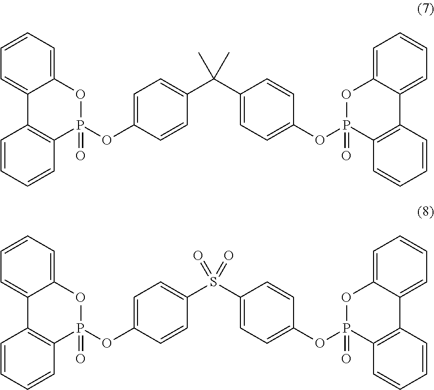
C1=CC=C2C(=C1)C1=C(P(OC3=CC=C(C(C4=CC=C(OP5(=O)C6=C(C7=CC=CC=C7O5)C=CC=C6)C=C4)(C)C)C=C3)(=O)O2)C=CC=C1.C1=CC=C2C(=C1)C1=C(P(OC3=CC=C(S(C4=CC=C(OP5(=O)C6=C(C7=CC=CC=C7O5)C=CC=C6)C=C4)(=O)=O)C=C3)(=O)O2)C=CC=C1
